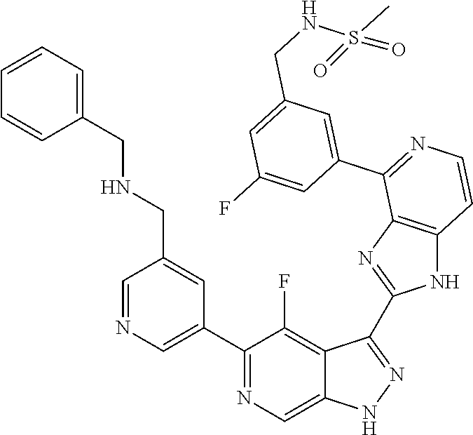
C1=NC=C(C2=NC=C3C(=C2F)C(C2=NC4=C(N2)C=CN=C4C2=CC(CNS(C)(=O)=O)=CC(F)=C2)=NN3)C=C1CNCC1=CC=CC=C1
